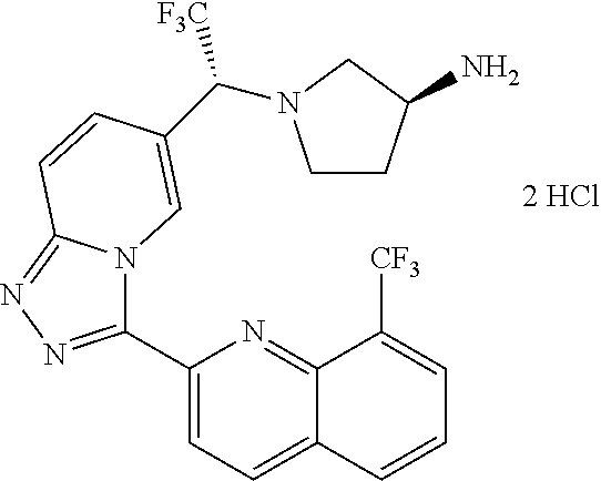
C1(C2=NN=C3N2C=C(C([F3C])N2CCC(N)C2)C=C3)=CC=C2C(=N1)C([CF3])=CC=C2
